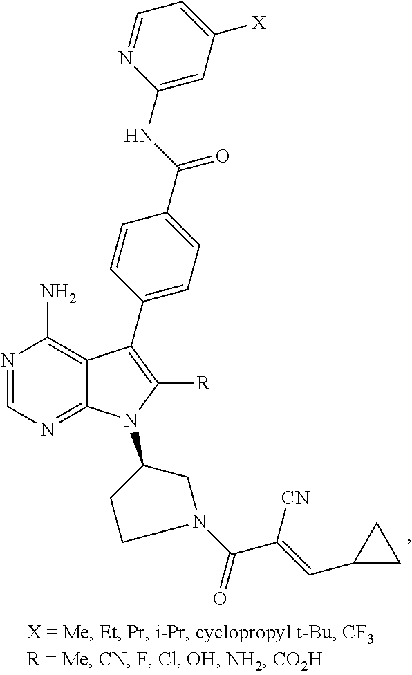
N1=CN=C2C(=C1N)C(C1=CC=C(C(NC3=CC([X])=CC=N3)=O)C=C1)=C([R])N2C1CCN(C(C(=CC2CC2)[CN])=O)C1
